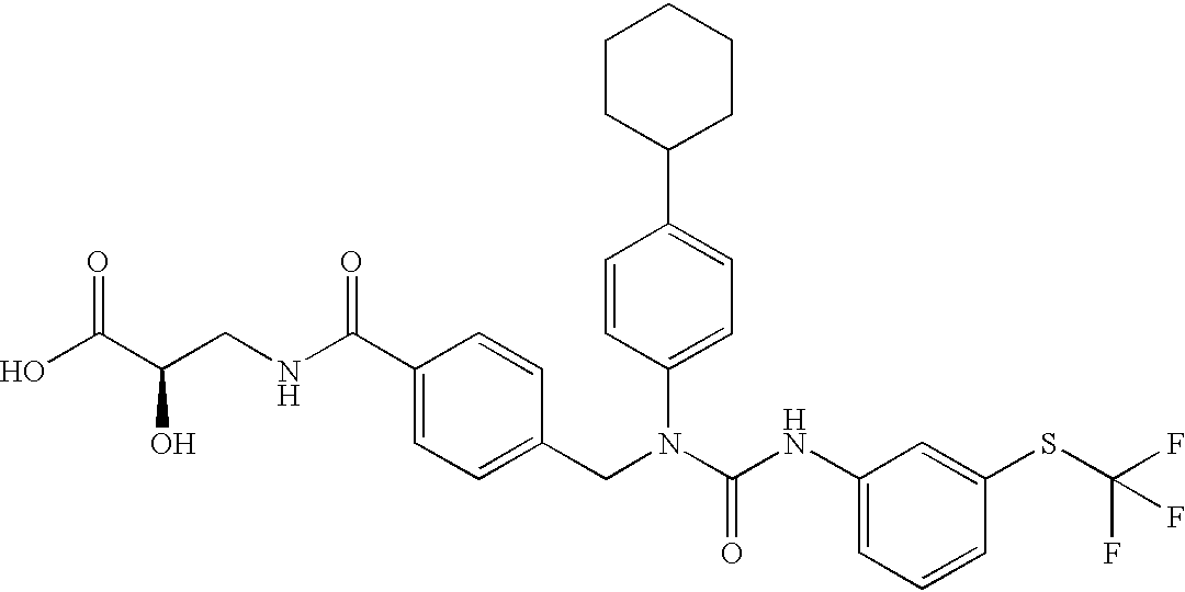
OC(C(CNC(C1=CC=C(CN(C(NC2=CC=CC(SC(F)(F)F)=C2)=O)C2=CC=C(C3CCCCC3)C=C2)C=C1)=O)O)=O
